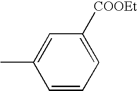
CC1=CC([COOEt])=CC=C1
